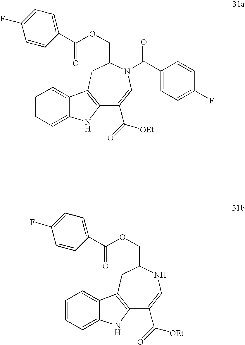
C12=C(CC(COC(C3=CC=C(F)C=C3)=O)N(C(C3=CC=C(F)C=C3)=O)C=C1C([OEt])=O)C1=CC=CC=C1N2.C12=C(CC(COC(C3=CC=C(F)C=C3)=O)NC=C1C([OEt])=O)C1=CC=CC=C1N2
